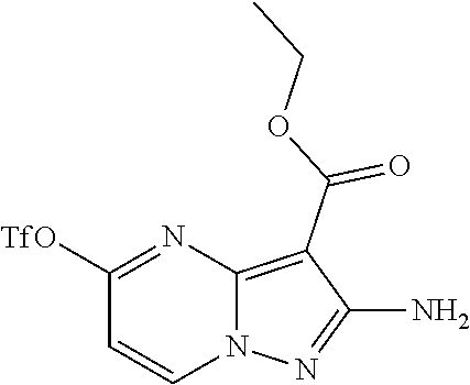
C12=C(C(OCC)=O)C(N)=NN1C=CC([TfO])=N2
